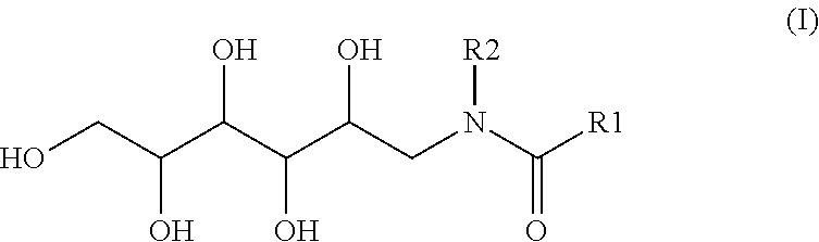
OC(C(C(CN(C([R1])=O)[R2])O)O)C(CO)O
